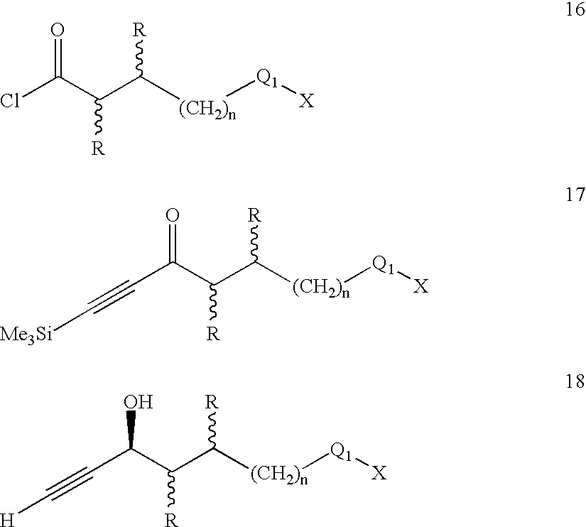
ClC(C(C([(CH2)n][Q1][X])[R])[R])=O.C(C(C(C([(CH2)n][Q1][X])[R])[R])=O)#C[Me3Si].C(C(C(C([(CH2)n][Q1][X])[R])[R])O)#C[H]
